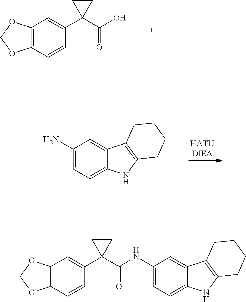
C12=C(C=CC(C3(C(O)=O)CC3)=C1)OCO2.C1(N)=CC=C2C(=C1)C1=C(N2)CCCC1.C12=C(C=CC(C3(C(NC4=CC=C5C(=C4)C4=C(N5)CCCC4)=O)CC3)=C1)OCO2
